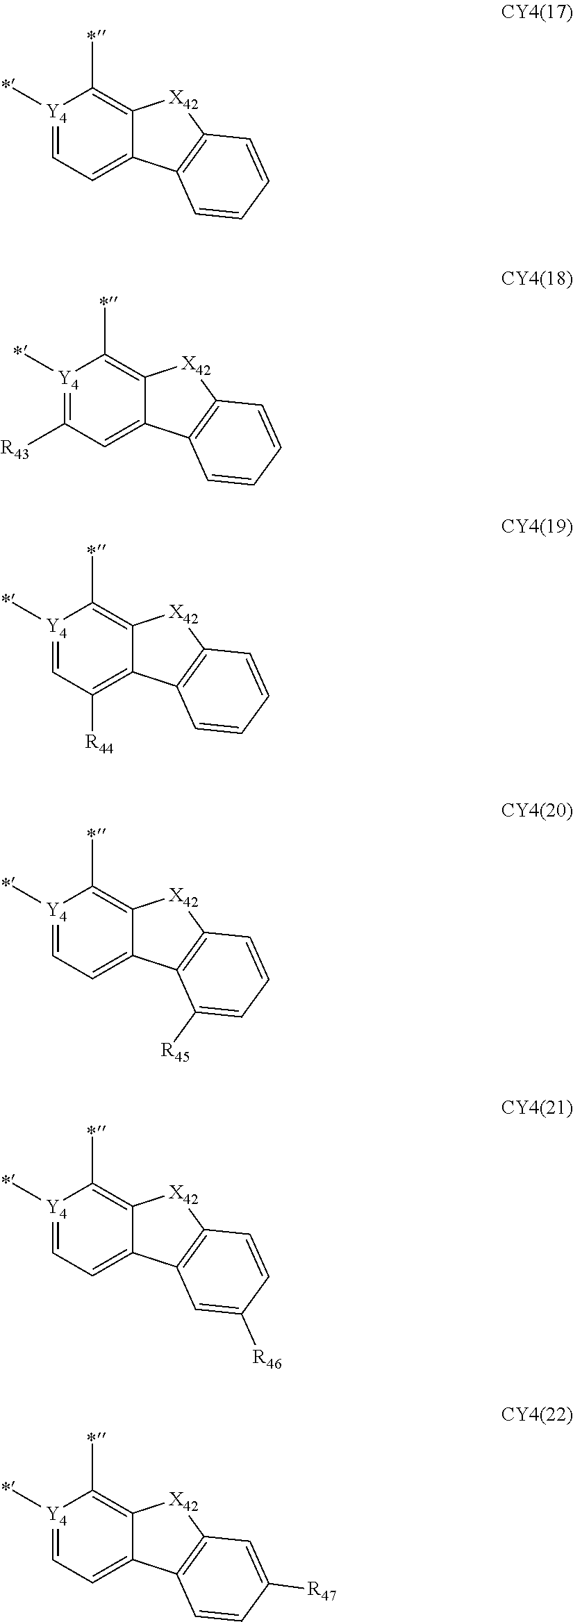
[Y4]1(C)=CC=C2C(=C1C)[X42]C1=C2C=CC=C1.[Y4]1(C)=C([R43])C=C2C(=C1C)[X42]C1=C2C=CC=C1.[Y4]1(C)=CC([R44])=C2C(=C1C)[X42]C1=C2C=CC=C1.[Y4]1(C)=CC=C2C(=C1C)[X42]C1=C2C([R45])=CC=C1.[Y4]1(C)=CC=C2C(=C1C)[X42]C1=C2C=C([R46])C=C1.[Y4]1(C)=CC=C2C(=C1C)[X42]C1=C2C=CC([R47])=C1
